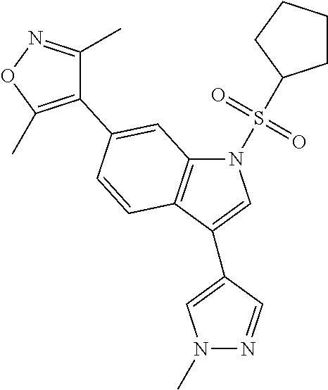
N1(S(=O)(=O)C2CCCC2)C2=C(C(C3=CN(C)N=C3)=C1)C=CC(C1=C(C)ON=C1C)=C2
